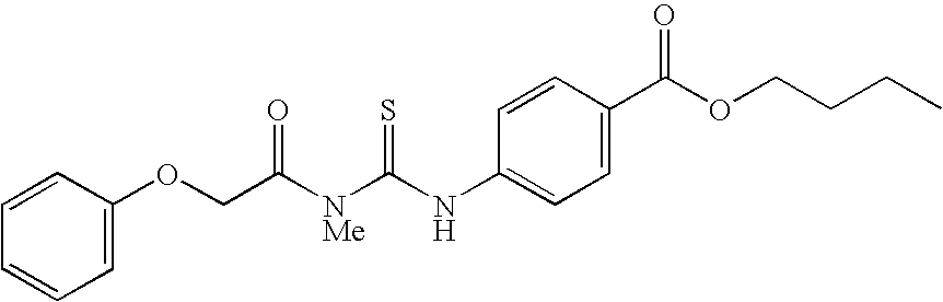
C1=CC(OCC([NMe]C(NC2=CC=C(C(OCCCC)=O)C=C2)=S)=O)=CC=C1
